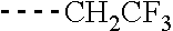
C[CH2CF3]
